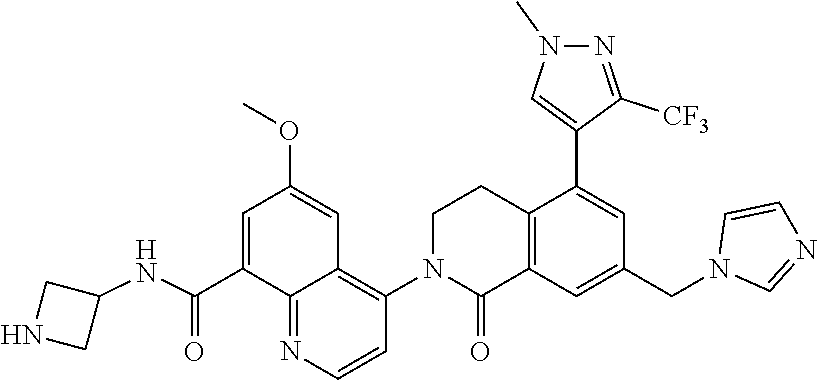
C1(NC(C2=CC(OC)=CC3=C(N4C(=O)C5=C(CC4)C(C4=CN(C)N=C4[CF3])=CC(CN4C=NC=C4)=C5)C=CN=C23)=O)CNC1
